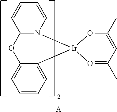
O1C(C)=CC(C)=O[Ir]12N1=C(C=CC=C1)OC1=CC=CC=C12.[A]
